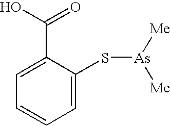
C1=CC=C(S[As]([Me])[Me])C(C(O)=O)=C1
